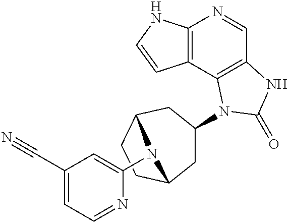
C12=C(C3=C(C=N1)NC(=O)N3C1CC3CCC(C1)N3C1=CC(C#N)=CC=N1)C=CN2
